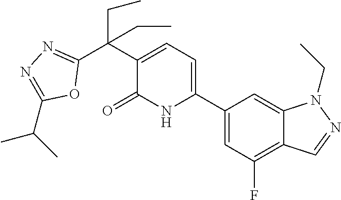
C1(C2=CC=C(C(C3=NN=C(C(C)C)O3)(CC)CC)C(=O)N2)=CC(F)=C2C(=C1)N(CC)N=C2
